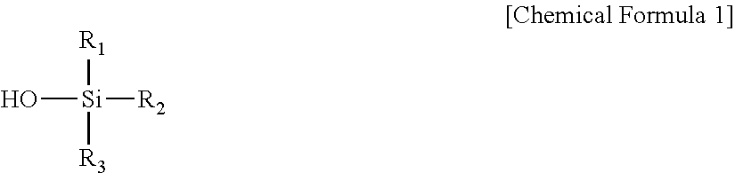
[R1][Si](O)([R3])[R2]
